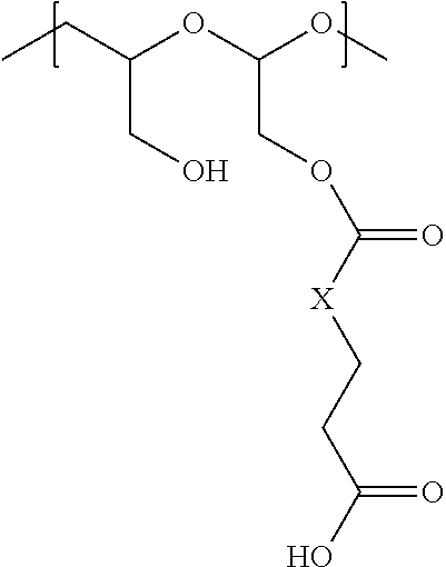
CCC(OC(OC)COC([X]CCC(O)=O)=O)CO
